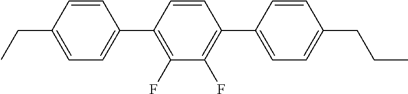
C1(C2=C(F)C(F)=C(C3=CC=C(CCC)C=C3)C=C2)=CC=C(CC)C=C1
